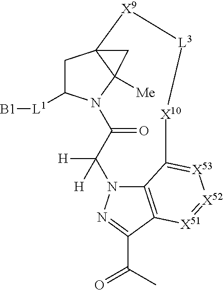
C1C([L1][B1])N2C3([Me])C1([X9][L3][X10]C1=[X53][X52]=[X51]C4=C1N(C([H])([H])C2=O)N=C4C(C)=O)C3
